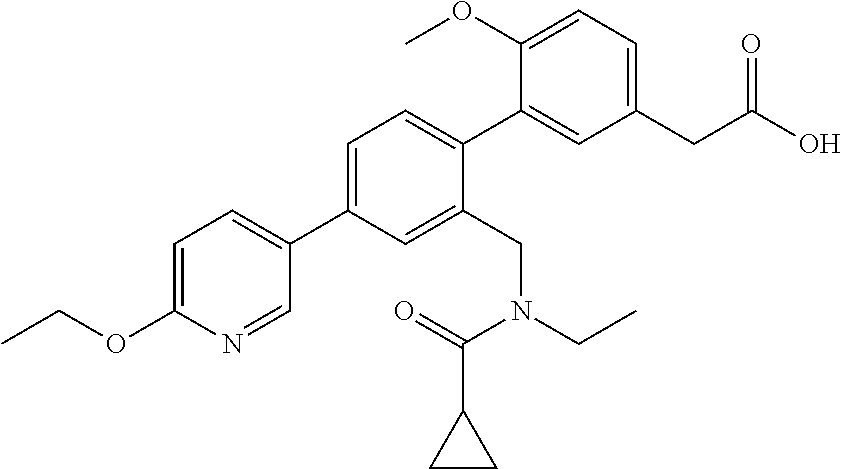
C1=C(C2=CC=C(OCC)N=C2)C=C(CN(CC)C(=O)C2CC2)C(C2=CC(CC(O)=O)=CC=C2OC)=C1
